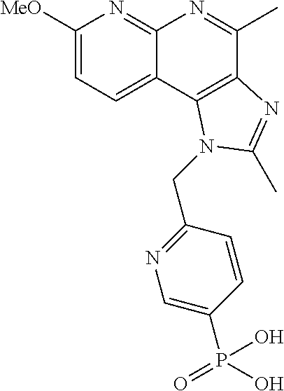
C1([MeO])=CC=C2C(=N1)N=C(C)C1=C2N(CC2=NC=C(P(=O)(O)O)C=C2)C(C)=N1
